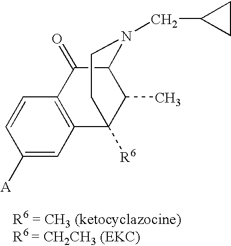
C1([A])=CC2=C(C=C1)C(=O)C1C(C)C2([R6])CCN1CC1CC1
